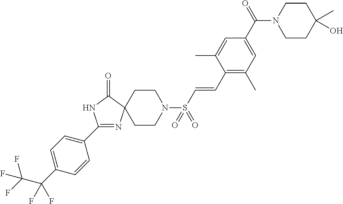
C1(C2=CC=C(C(F)(C(F)(F)F)F)C=C2)=NC2(C(=O)N1)CCN(S(C=CC1=C(C)C=C(C(N3CCC(O)(C)CC3)=O)C=C1C)(=O)=O)CC2
